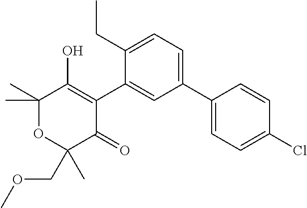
C1(C)(C)OC(COC)(C)C(=O)C(C2=CC(C3=CC=C(Cl)C=C3)=CC=C2CC)=C1O
